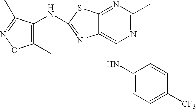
N1=C(C)N=C2C(=C1NC1=CC=C([CF3])C=C1)N=C(NC1=C(C)ON=C1C)S2
